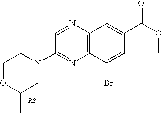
C1=NC2=C(N=C1N1CCOC(C)C1)C(Br)=CC(C(OC)=O)=C2
